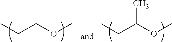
C(COC)C.C(C(OC)C)C
